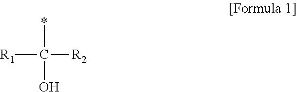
*C([R2])([R1])O
